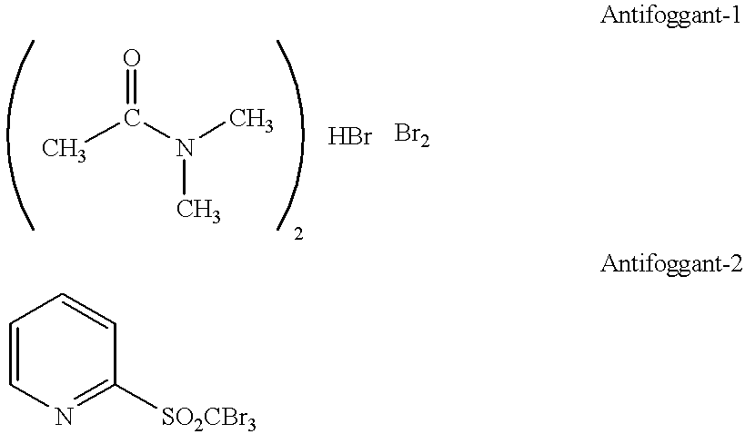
CC(N(C)C)=O.C1=CN=C([SO2CBr3])C=C1
